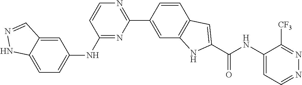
C1=C2C(=CC(NC3=NC(C4=CC5=C(C=C4)C=C(C(NC4=CC=NN=C4[CF3])=O)N5)=NC=C3)=C1)C=NN2
